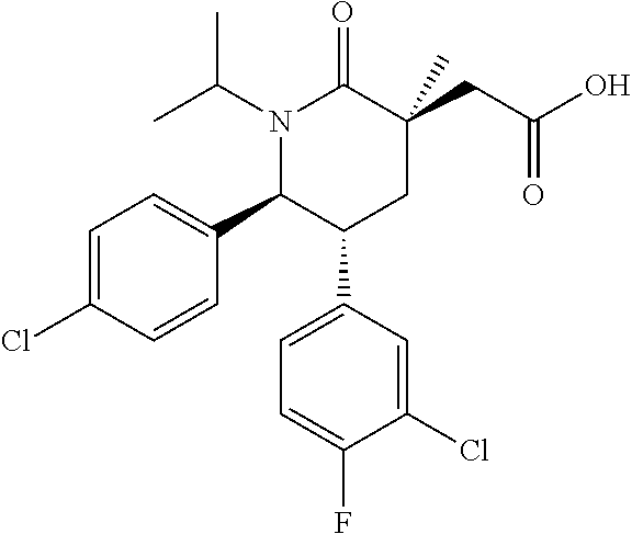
C1=C(Cl)C=CC(C2C(C3=CC=C(F)C(Cl)=C3)CC(CC(=O)O)(C)C(=O)N2C(C)C)=C1
